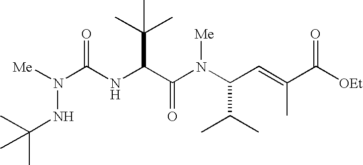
C(NC(C(N(C(C=C(C([OEt])=O)C)C(C)C)[Me])=O)C(C)(C)C)(=O)N([Me])NC(C)(C)C
